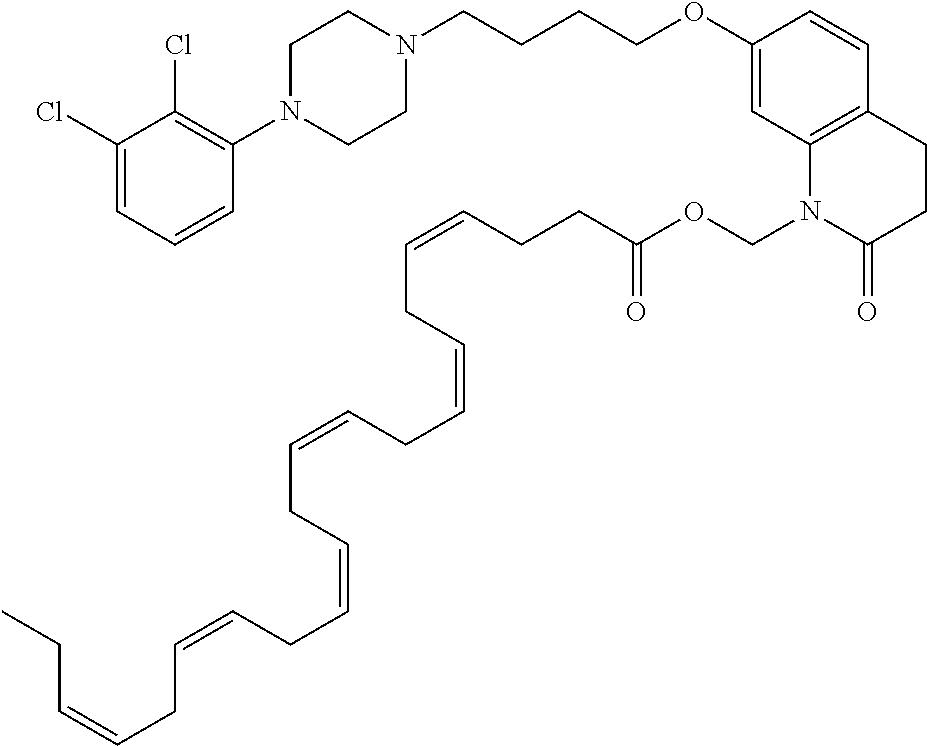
C1=C(Cl)C(Cl)=C(N2CCN(CCCCOC3=CC4=C(C=C3)CCC(=O)N4COC(CCC=CCC=CCC=CCC=CCC=CCC=CCC)=O)CC2)C=C1
